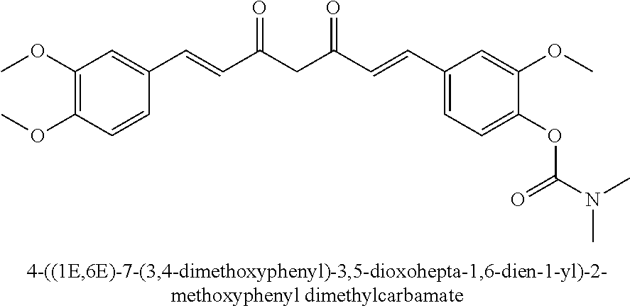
C1(OC)=C(OC)C=CC(C=CC(CC(C=CC2=CC=C(OC(N(C)C)=O)C(OC)=C2)=O)=O)=C1
